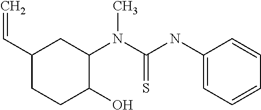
C1(C=C)CCC(O)C(N(C(NC2=CC=CC=C2)=S)C)C1
